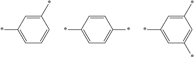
C1(*)=CC(*)=CC=C1.C1=CC(*)=CC=C1*.C1(*)=CC(*)=CC(*)=C1
